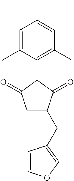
C1=C(C)C(C2C(=O)CC(CC3=COC=C3)C2=O)=C(C)C=C1C
